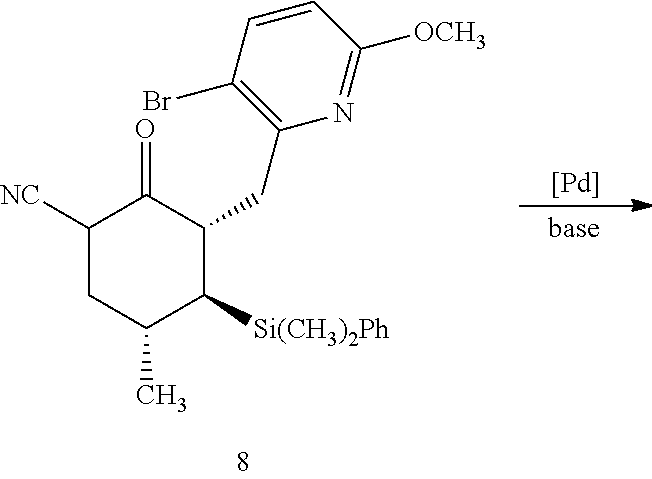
[Pd].C1([NC])CC(C)C([Si(CH3)2Ph])C(CC2=C(Br)C=CC([OCH3])=N2)C1=O
